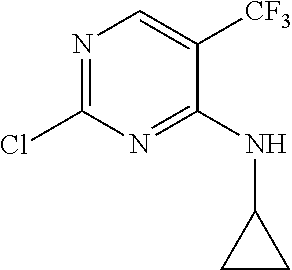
N1=C(Cl)N=C(NC2CC2)C([CF3])=C1
